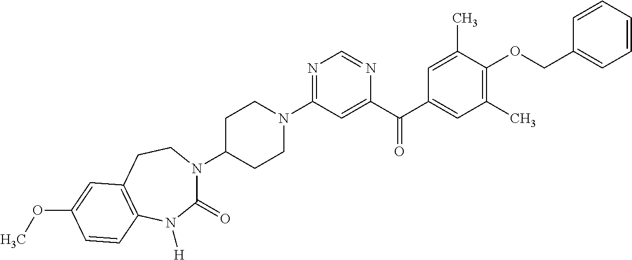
C1(C(=O)C2=CC(N3CCC(N4C(=O)N([H])C5=C(CC4)C=C(OC)C=C5)CC3)=NC=N2)=CC(C)=C(OCC2=CC=CC=C2)C(C)=C1
